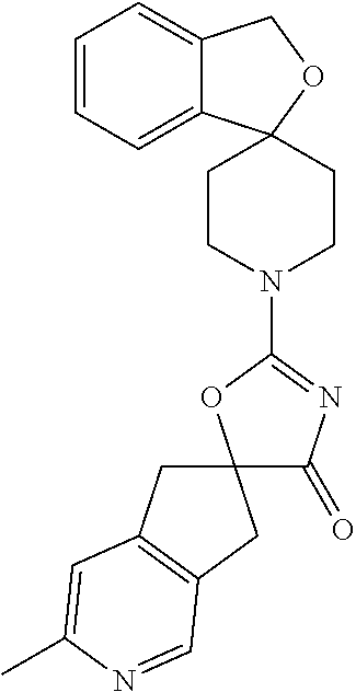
C1=CC=C2C(=C1)COC21CCN(C2=NC(=O)C3(O2)CC2=C(C3)C=NC(C)=C2)CC1
